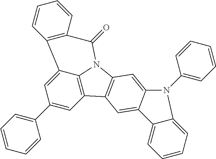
C1(C2=CC=CC=C2)=CC2=C3C(=C1)C1=C(C(=O)N3C3=C2C=C2C(=C3)N(C3=CC=CC=C3)C3=CC=CC=C23)C=CC=C1
